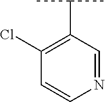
C1(C(C)C)=C(Cl)C=CN=C1
